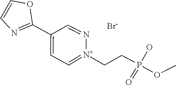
[N+]1(CCP(OC)(=O)O)=CC=C(C2=NC=CO2)C=N1.[Br-]
